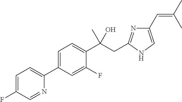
C1=C(F)C=NC(C2=CC=C(C(CC3=NC(C=C(C)C)=CN3)(C)O)C(F)=C2)=C1
